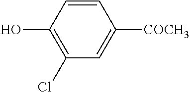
C1(Cl)=C(O)C=CC([COCH3])=C1
